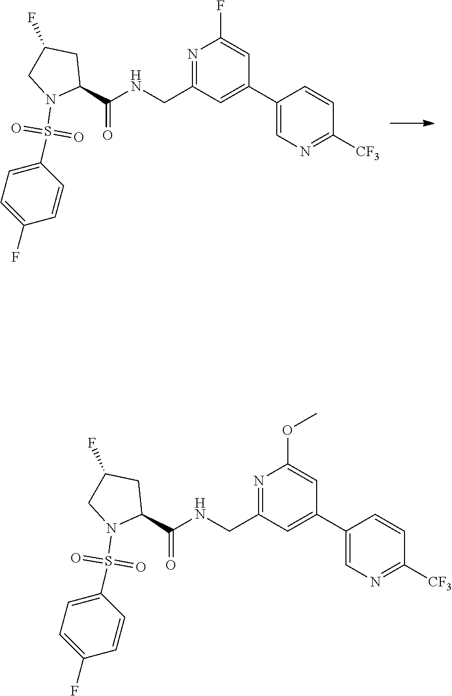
C(C1CC(F)CN1S(C1=CC=C(F)C=C1)(=O)=O)(=O)NCC1=NC(F)=CC(C2=CN=C([CF3])C=C2)=C1.C(C1CC(F)CN1S(C1=CC=C(F)C=C1)(=O)=O)(=O)NCC1=NC(OC)=CC(C2=CN=C([CF3])C=C2)=C1
